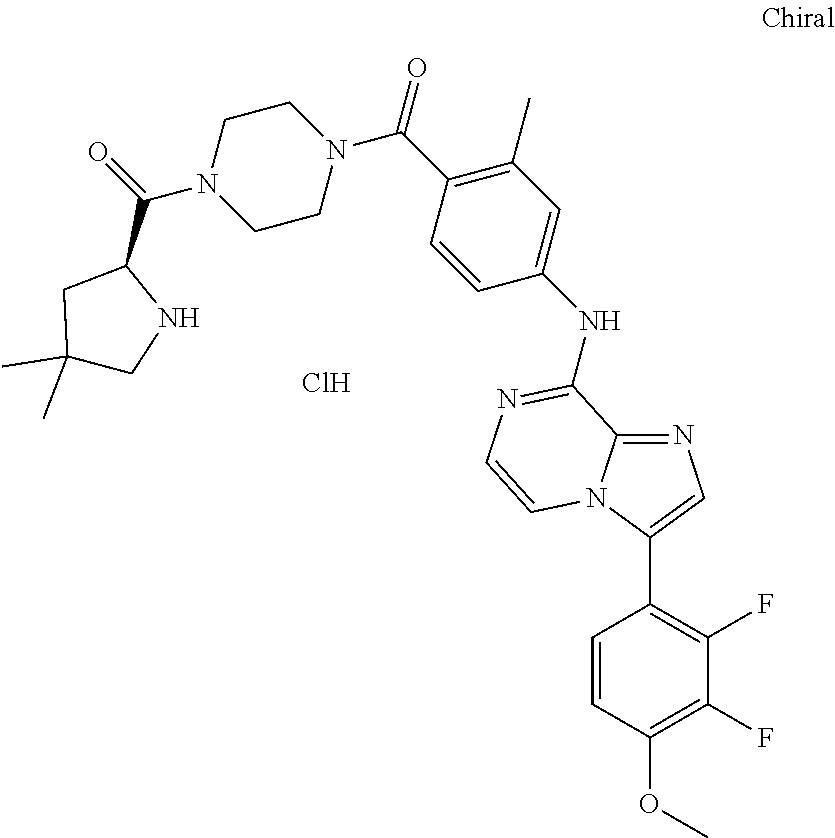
C1=CC(C(N2CCN(C(=O)C3NCC(C)(C)C3)CC2)=O)=C(C)C=C1NC1=NC=CN2C1=NC=C2C1=C(F)C(F)=C(OC)C=C1.Cl
